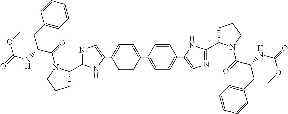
C1=C(C2=CC=C(C3=CN=C(C4CCCN4C(=O)C(NC(=O)OC)CC4=CC=CC=C4)N3)C=C2)C=CC(C2=CN=C(C3CCCN3C(=O)C(NC(=O)OC)CC3=CC=CC=C3)N2)=C1
